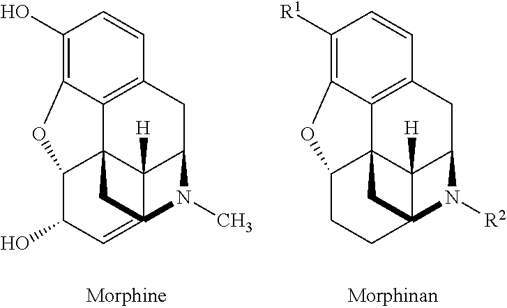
C1(O)=C2C3=C(C=C1)CC1C4([H])C35C(C(O)C=C4(C5)N1C)O2.C1([R1])=C2C3=C(C=C1)CC1C4([H])C35C(CCC4(C5)N1[R2])O2
